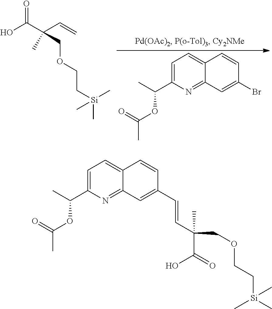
C1=C(C(OC(=O)C)C)N=C2C(=C1)C=CC(Br)=C2.OC(=O)C(C=C)(C)COCC[Si](C)(C)C.C1=C(C(OC(=O)C)C)N=C2C(=C1)C=CC(C=CC(C(O)=O)(COCC[Si](C)(C)C)C)=C2
